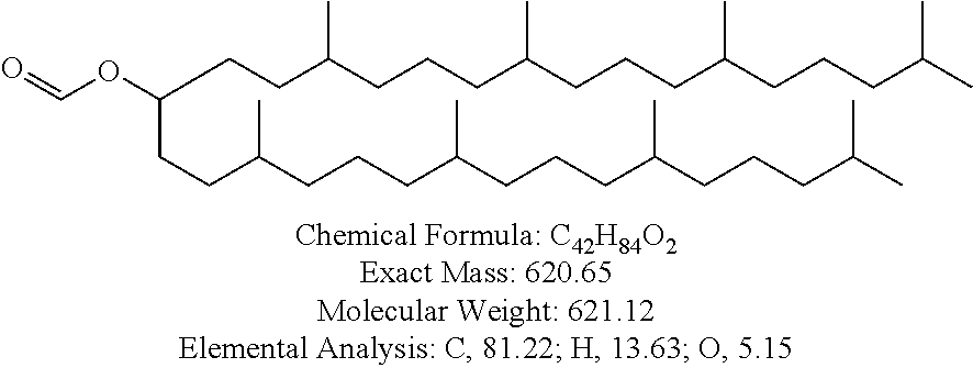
C(CC(CCCC(C)CCCC(C)CCCC(C)C)C)C(CCC(CCCC(C)CCCC(C)CCCC(C)C)C)OC=O
